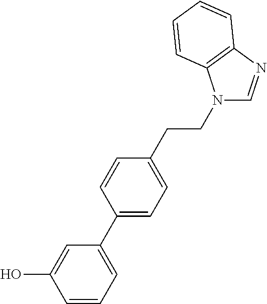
C1=C(C2=CC=C(CCN3C=NC4=C3C=CC=C4)C=C2)C=C(O)C=C1
